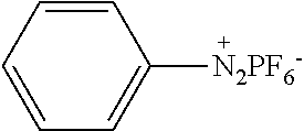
C1=CC=CC([N2PF6-])=C1
